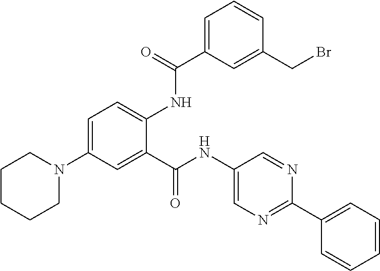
O=C(C1=CC(N2CCCCC2)=CC=C1NC(C1=CC=CC(CBr)=C1)=O)NC1=CN=C(C2=CC=CC=C2)N=C1
